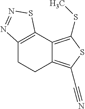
C12=C(SC)SC(C#N)=C1CCC1=C2SN=N1
